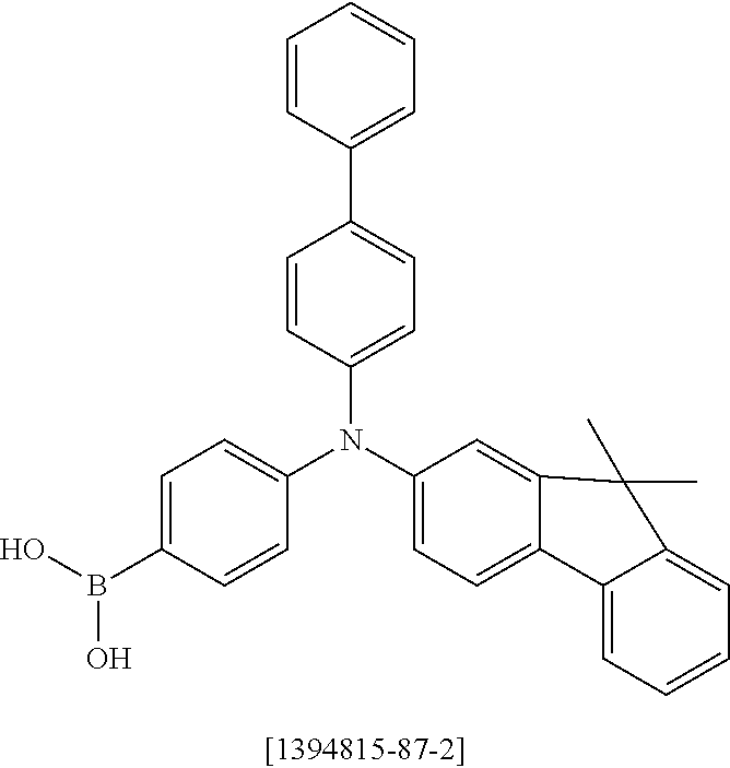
C1=C(B(O)O)C=CC(N(C2=CC=C3C(=C2)C(C)(C)C2=CC=CC=C32)C2=CC=C(C3=CC=CC=C3)C=C2)=C1
